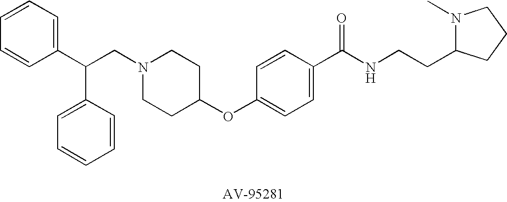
C1(C(C2=CC=CC=C2)CN2CCC(OC3=CC=C(C(NCCC4N(C)CCC4)=O)C=C3)CC2)=CC=CC=C1
